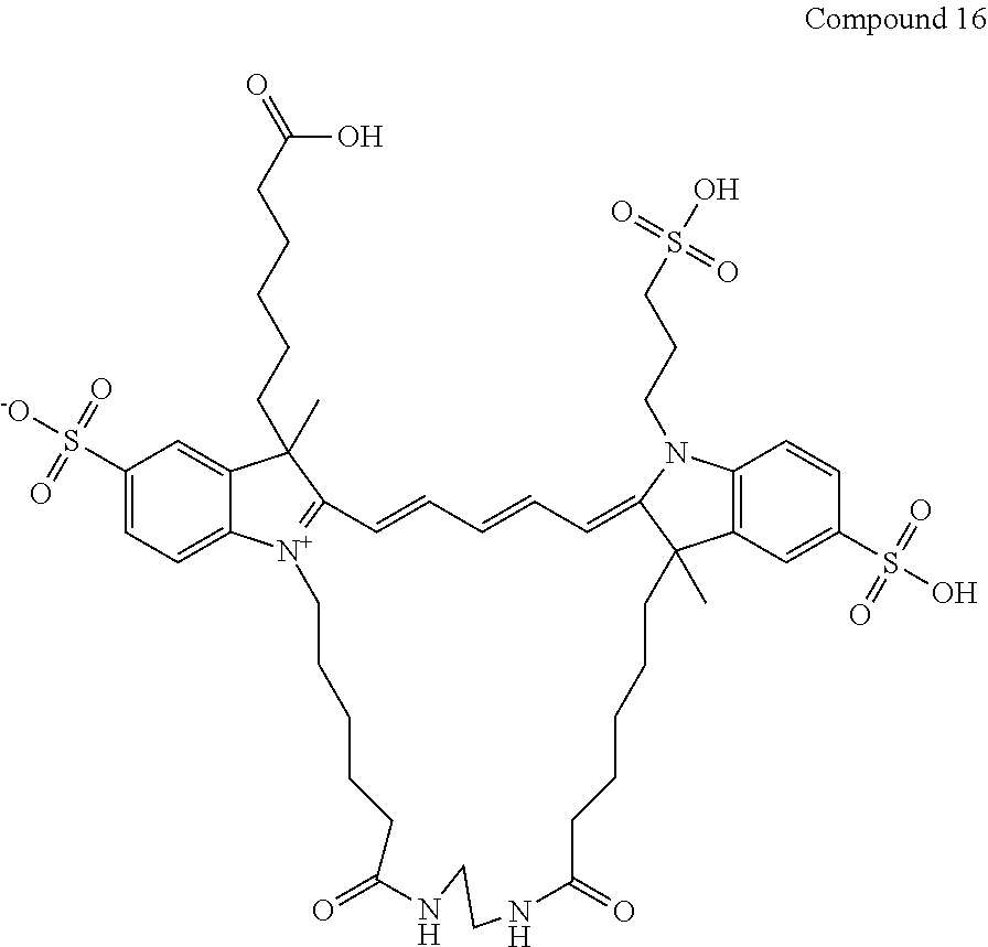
C1(S(=O)(=O)[-O])=CC=C2C(=C1)C(C)(CCCCCC(=O)O)C1=[N+]2CCCCCC(=O)NCCNC(=O)CCCCCC2(C)C3=C(C=CC(S(=O)(=O)O)=C3)N(CCCS(=O)(=O)O)C2=CC=CC=C1
